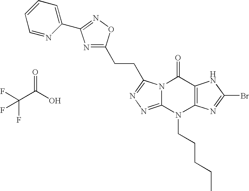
N12C(=NN=C1CCC1=NC(C3=CC=CC=N3)=NO1)N(CCCCC)C1=C(C2=O)NC(Br)=N1.C(C(O)=O)(F)(F)F
